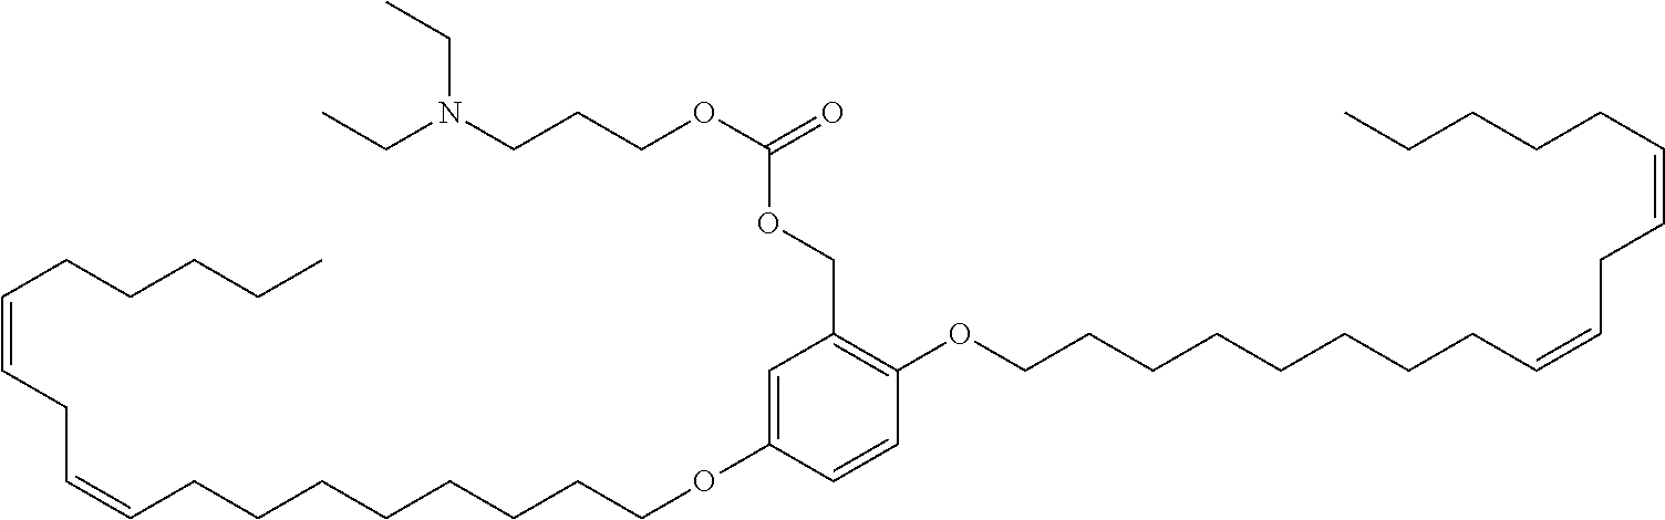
C1=C(OCCCCCCCCC=CCC=CCCCCC)C=CC(OCCCCCCCCC=CCC=CCCCCC)=C1COC(OCCCN(CC)CC)=O
